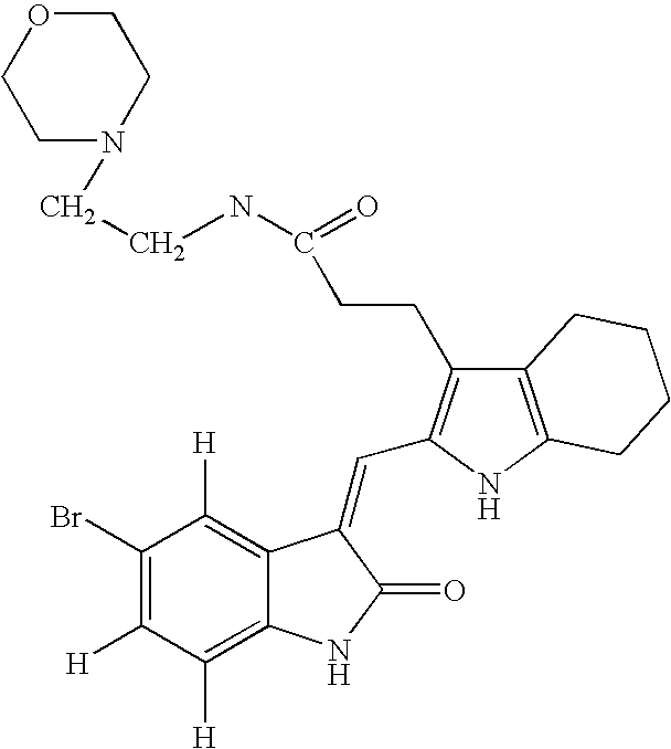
C1(Br)=C([H])C([H])=C2C(=C1[H])C(=CC1=C(CCC(NCCN3CCOCC3)=O)C3=C(N1)CCCC3)C(=O)N2
